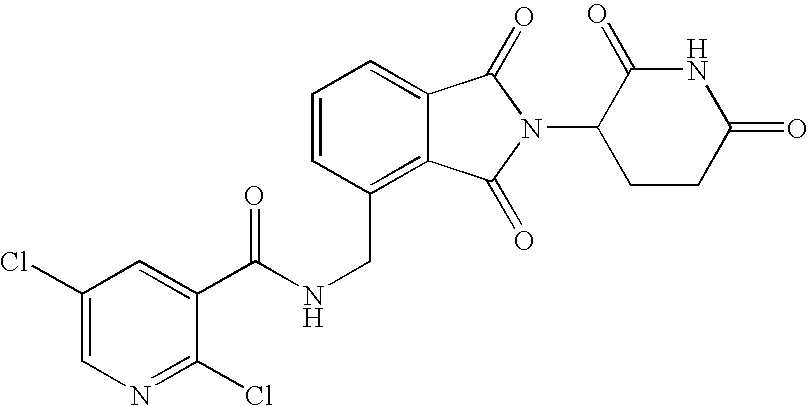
N(CC1=C2C(=CC=C1)C(=O)N(C1CCC(=O)NC1=O)C2=O)C(C1=CC(Cl)=CN=C1Cl)=O
